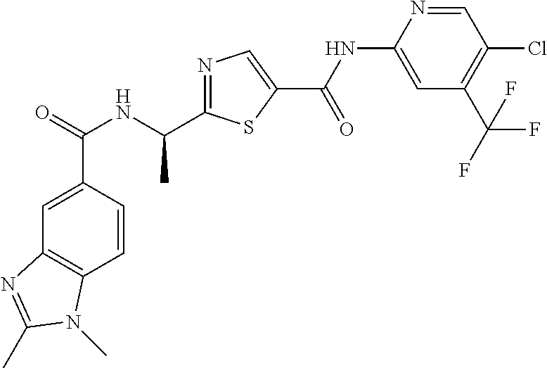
C1=CC(C(=O)NC(C)C2=NC=C(C(NC3=CC(C(F)(F)F)=C(Cl)C=N3)=O)S2)=CC2=C1N(C)C(C)=N2
